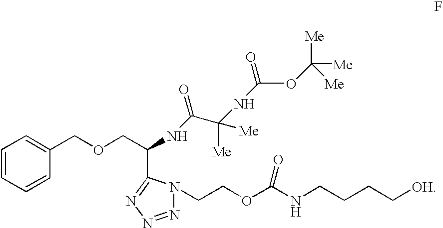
C1=CC=CC(COCC(NC(C(NC(=O)OC([Me])([Me])[Me])([Me])[Me])=O)C2=NN=NN2CCOC(NCCCC[OH])=O)=C1
